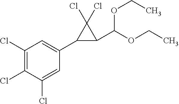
C1(Cl)=C(Cl)C(Cl)=CC(C2C(C(OCC)OCC)C2(Cl)Cl)=C1
